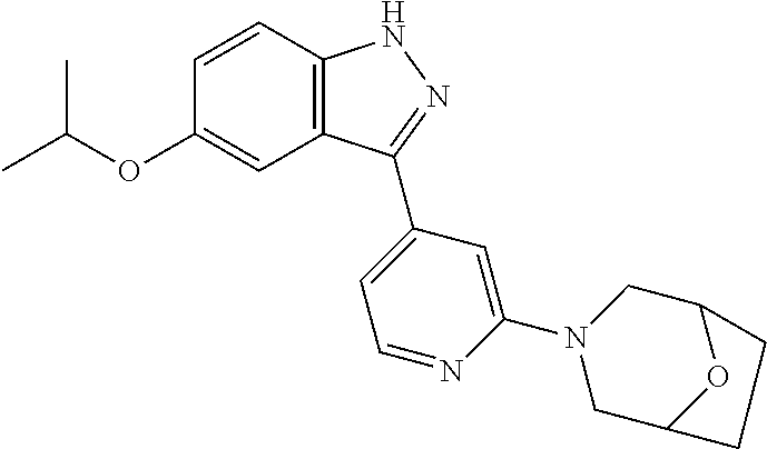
C1=CC2=C(C=C1OC(C)C)C(C1=CC=NC(N3CC4OC(C3)CC4)=C1)=NN2
